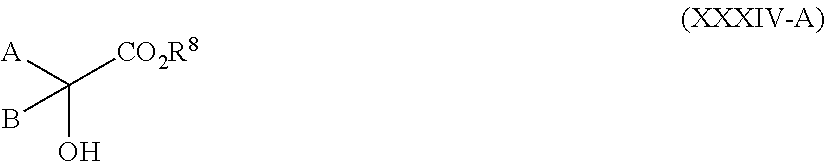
[A]C(O)(B)[CO2R8]
